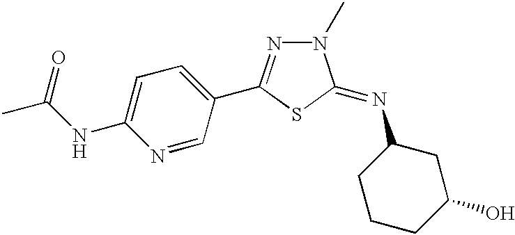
N1=CC(C2=NN(C)C(=NC3CCCC(O)C3)S2)=CC=C1NC(C)=O
